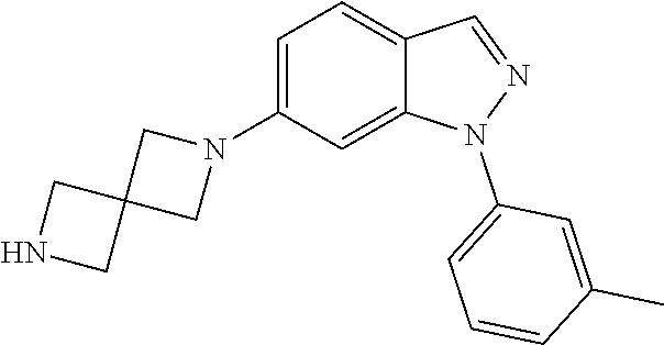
N1(C2=CC=C3C(=C2)N(C2=CC=CC(C)=C2)N=C3)CC2(C1)CNC2
